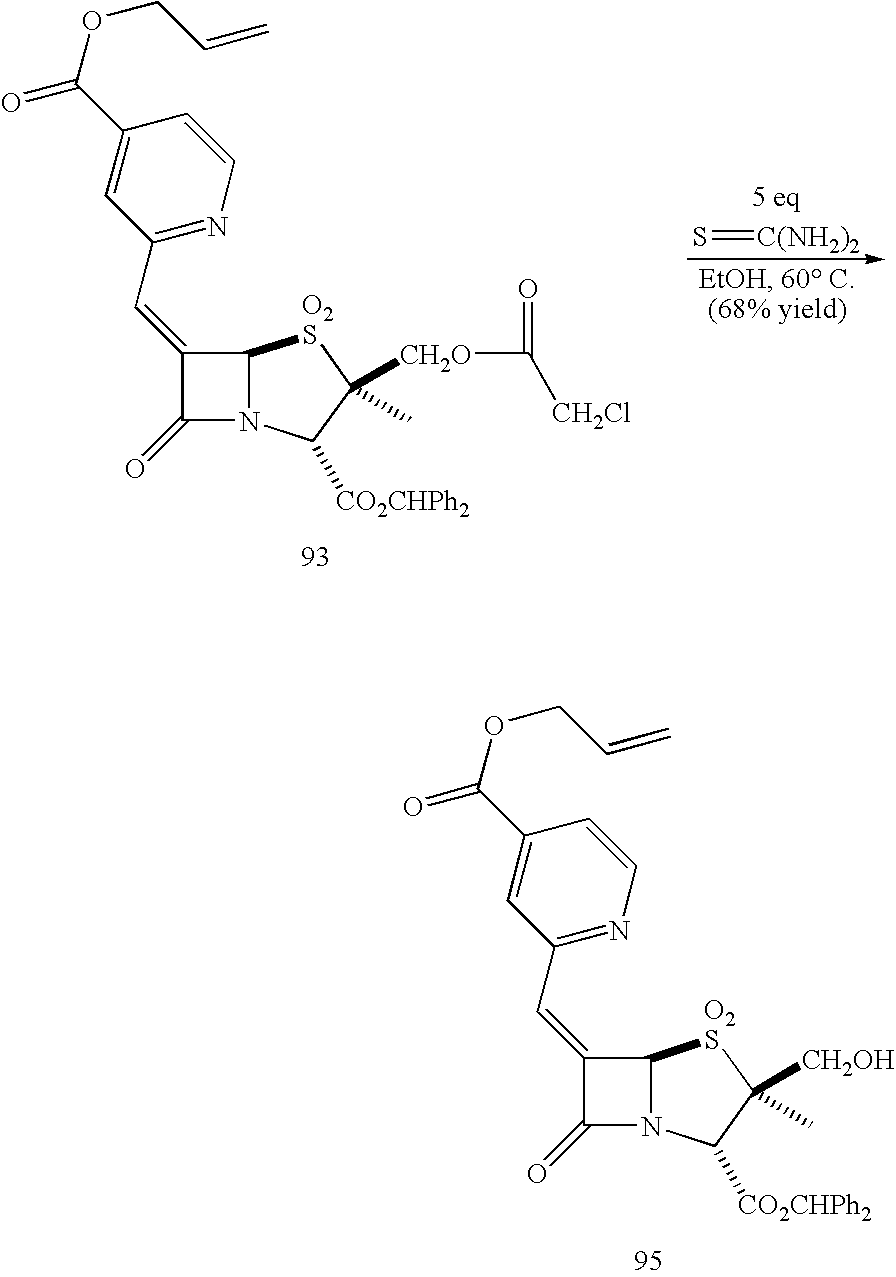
C1(=CC2=NC=CC(C(OCC=C)=O)=C2)C(=O)N2C1[O2S]C([CH2OH])(C)C2[CO2CHPh2].C1(=CC2=NC=CC(C(OCC=C)=O)=C2)C(=O)N2C1[O2S]C([CH2O]C(=O)[CH2Cl])(C)C2[CO2CHPh2].S=[C(NH2)2]
